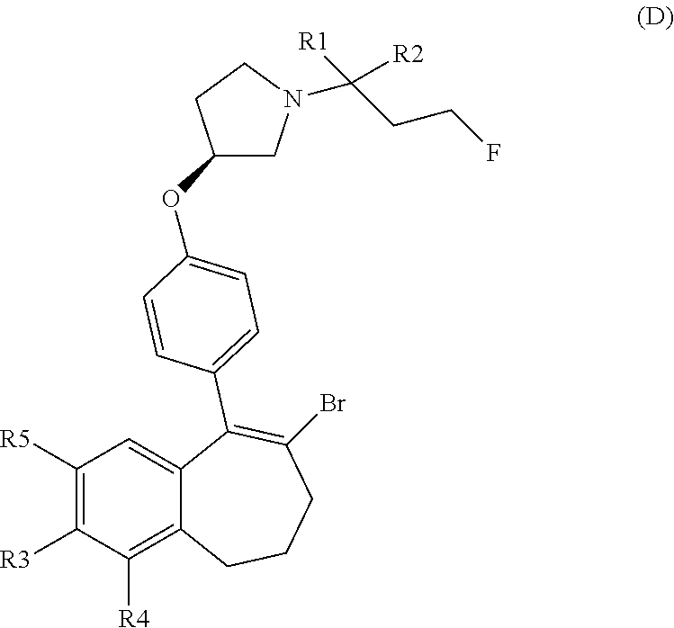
C1([R5])=C([R3])C([R4])=C2C(=C1)C(C1=CC=C(OC3CN(C(CCF)([R1])[R2])CC3)C=C1)=C(Br)CCC2
